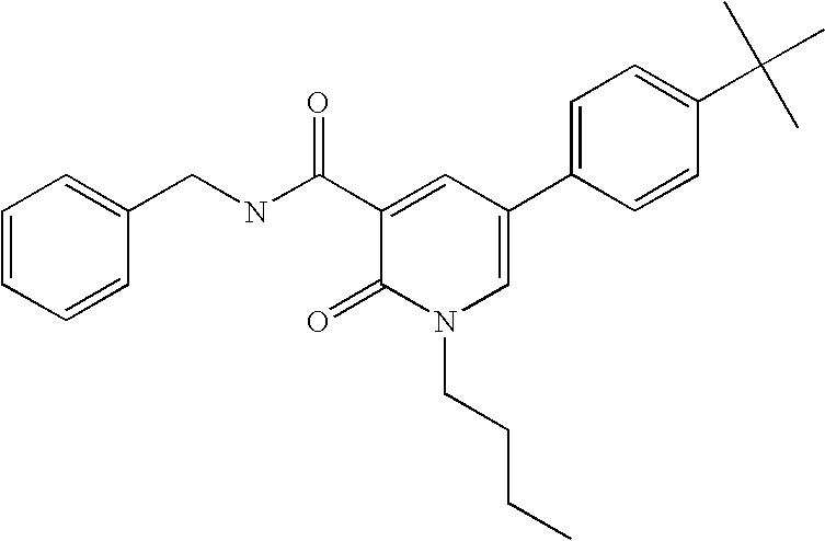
C1=CC=CC(CNC(C2=CC(C3=CC=C(C(C)(C)C)C=C3)=CN(CCCC)C2=O)=O)=C1
